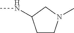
C1CN(C)CC1NC
